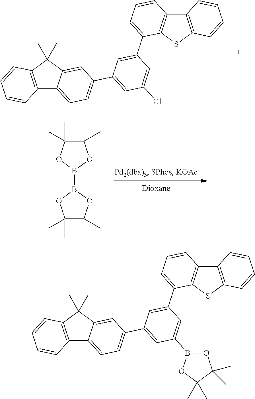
C12=C(C(C)(C)C3=CC(C4=CC(Cl)=CC(C5=CC=CC6=C5SC5=C6C=CC=C5)=C4)=CC=C13)C=CC=C2.C1(C)(C)C(C)(C)OB(B2OC(C)(C)C(C)(C)O2)O1.C12=C(C(C)(C)C3=CC(C4=CC(B5OC(C)(C)C(C)(C)O5)=CC(C5=CC=CC6=C5SC5=C6C=CC=C5)=C4)=CC=C13)C=CC=C2
